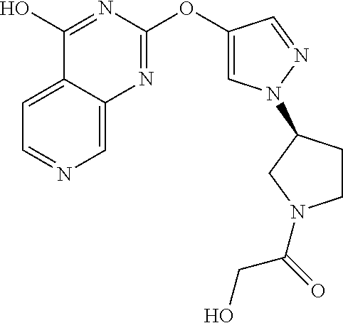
C1=C2C(=CN=C1)N=C(OC1=CN(C3CCN(C(=O)CO)C3)N=C1)N=C2O
